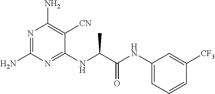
N1=C(N)N=C(NC(C(NC2=CC=CC([CF3])=C2)=O)C)C([CN])=C1N
